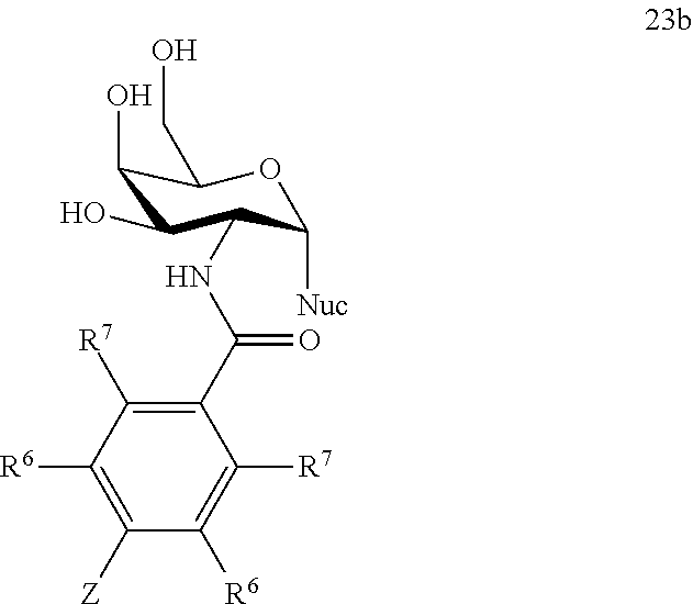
C1(O)C(O)C(NC(C2=C([R7])C([R6])=C([Z])C([R6])=C2[R7])=O)C([Nuc])OC1CO
